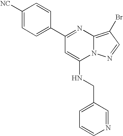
C1(C2=NC3=C(Br)C=NN3C(NCC3=CC=CN=C3)=C2)=CC=C([NC])C=C1
